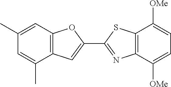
C1(C)=CC2=C(C(C)=C1)C=C(C1=NC3=C(S1)C([OMe])=CC=C3[OMe])O2
